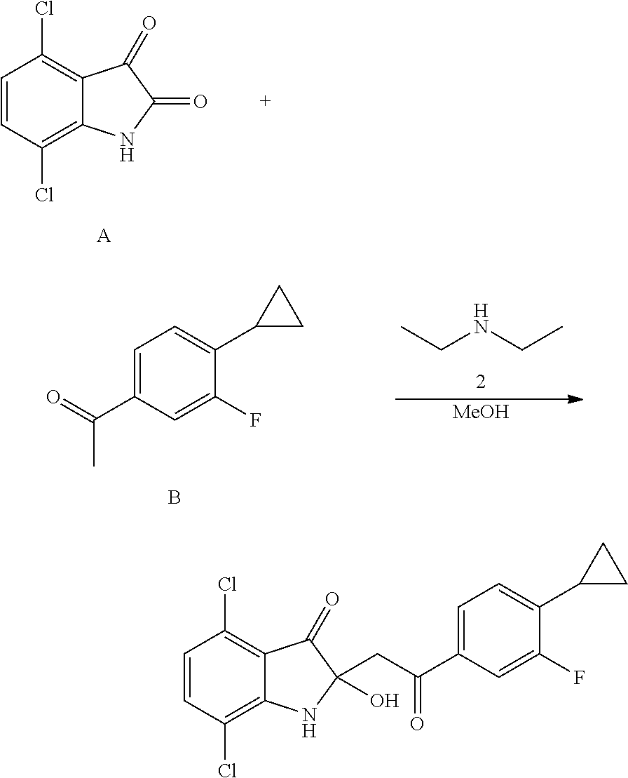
C1=CC(Cl)=C2C(=C1Cl)C(=O)C(O)(CC(C1=CC=C(C3CC3)C(F)=C1)=O)N2.C1=CC(Cl)=C2C(=C1Cl)C(=O)C(=O)N2.[A].C1(F)=CC(C(=O)C)=CC=C1C1CC1.B.CCNCC.[MeOH]
